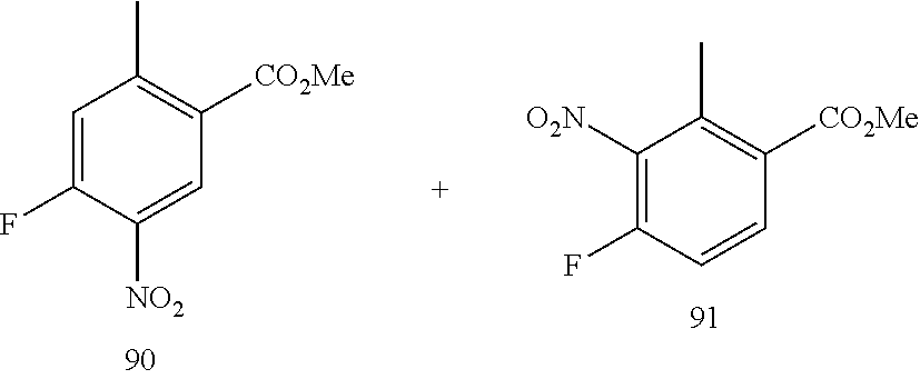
C1=C(F)C([NO2])=CC([CO2Me])=C1C.C1([O2N])=C(F)C=CC([CO2Me])=C1C
